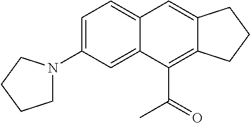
C1=C(N2CCCC2)C=C2C(=C1)C=C1C(=C2C(=O)C)CCC1
